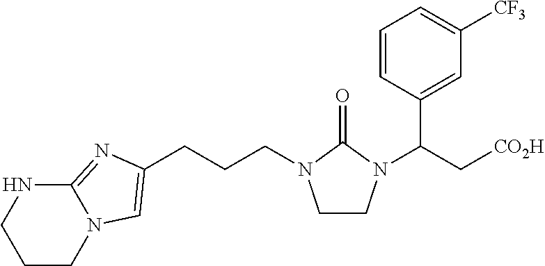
C(CCN1CCN(C(C2=CC([CF3])=CC=C2)C[CO2H])C1=O)C1=CN2CCCNC2=N1
